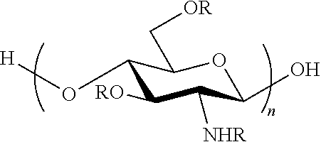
C1([RO])C([NHR])C(O)OC(C[OR])C1O[H]
